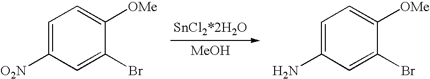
[MeOH].C1=C([O2N])C=C(Br)C([OMe])=C1.C1=C(N)C=C(Br)C([OMe])=C1
